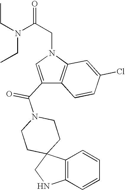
N1C2=C(C3(C1)CCN(C(C1=CN(CC(=O)N(CC)CC)C4=C1C=CC(Cl)=C4)=O)CC3)C=CC=C2
